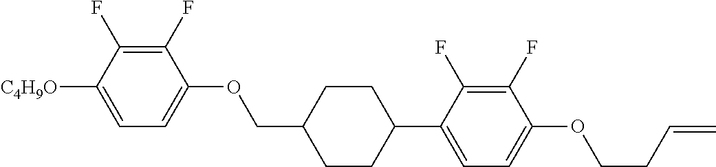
C1(F)=C(F)C([C4H9O])=CC=C1OCC1CCC(C2=CC=C(OCCC=C)C(F)=C2F)CC1
